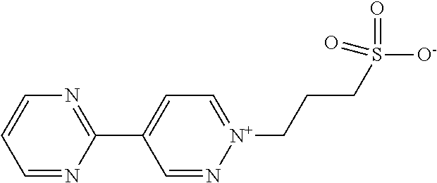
C1=N[N+](CCCS([O-])(=O)=O)=CC=C1C1=NC=CC=N1
